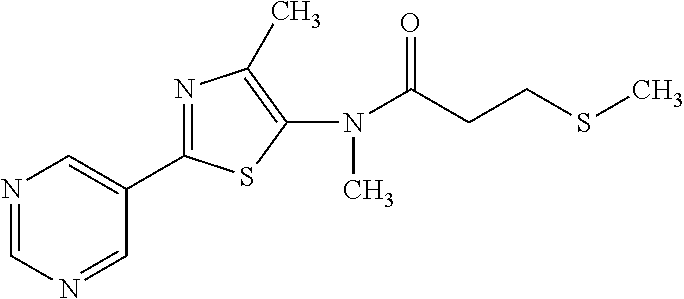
C1=NC=C(C2=NC(C)=C(N(C(=O)CCSC)C)S2)C=N1
